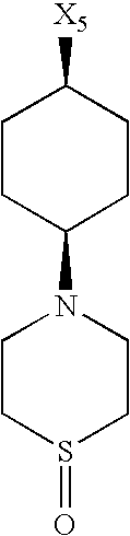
C1CC(N2CCS(=O)CC2)CCC1[X5]
